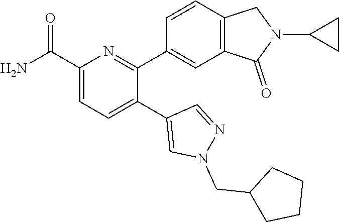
C1(C(=O)N)=CC=C(C2=CN(CC3CCCC3)N=C2)C(C2=CC3=C(C=C2)CN(C2CC2)C3=O)=N1
